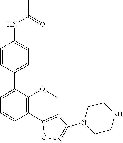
N(C1=CC=C(C2=CC=CC(C3=CC(N4CCNCC4)=NO3)=C2OC)C=C1)C(C)=O
